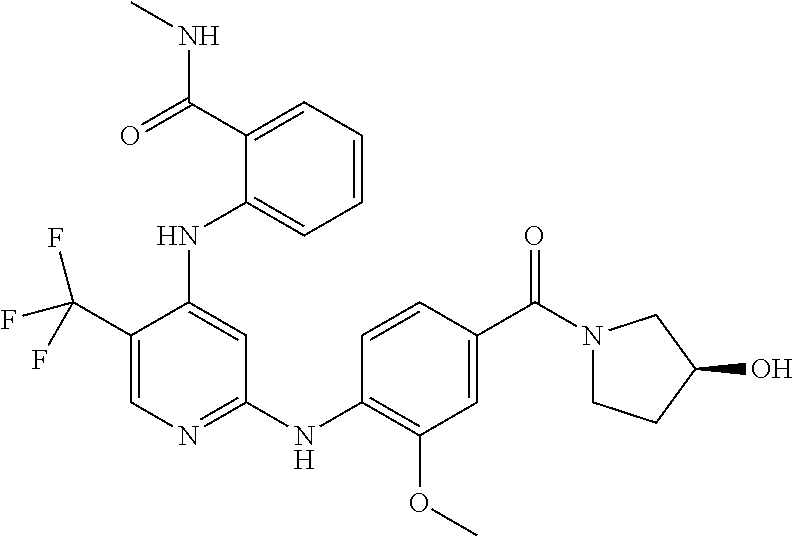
C1(C(F)(F)F)=CN=C(NC2=C(OC)C=C(C(N3CCC(O)C3)=O)C=C2)C=C1NC1=CC=CC=C1C(NC)=O
